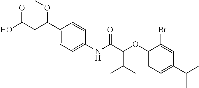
C1(C(CC(O)=O)OC)=CC=C(NC(C(OC2=CC=C(C(C)C)C=C2Br)C(C)C)=O)C=C1
